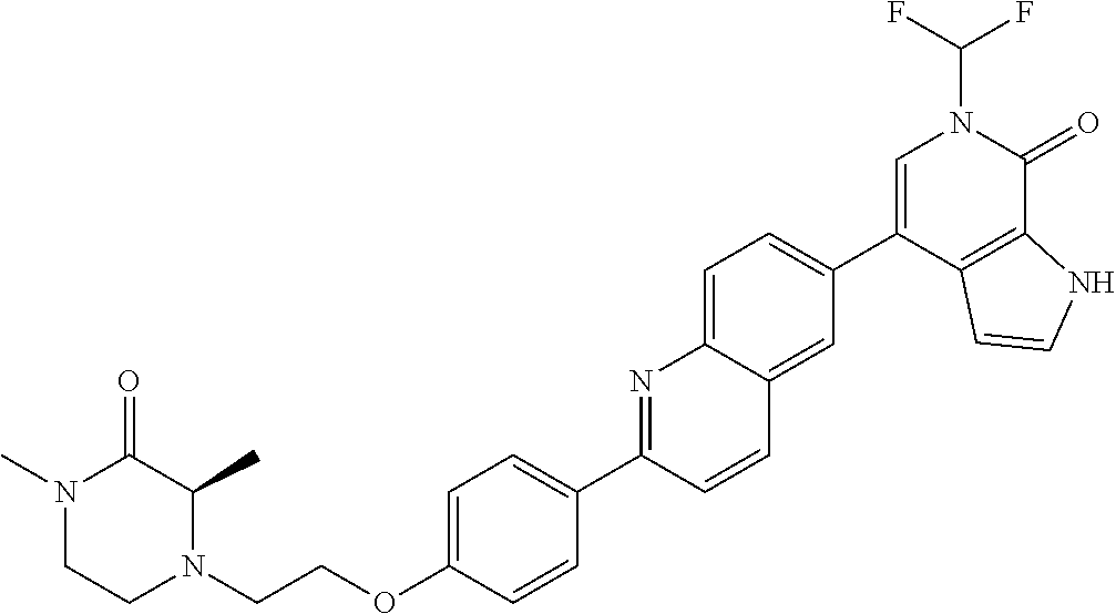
C(OC1=CC=C(C2=NC3=CC=C(C4=CN(C(F)F)C(=O)C5=C4C=CN5)C=C3C=C2)C=C1)CN1C(C)C(=O)N(C)CC1
